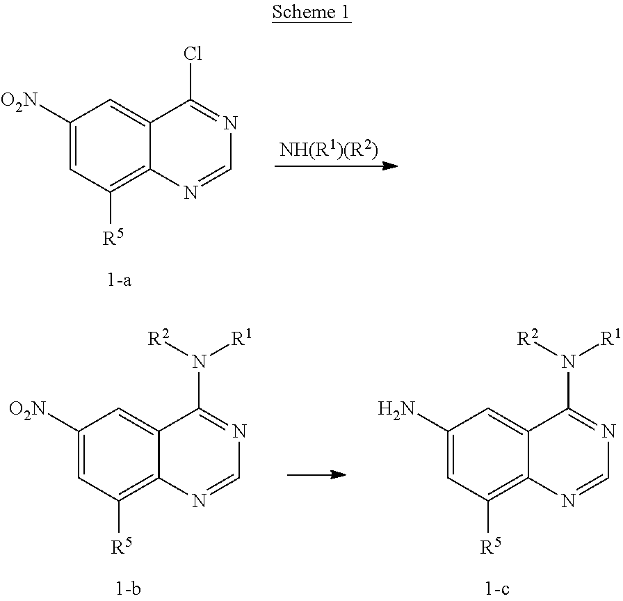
C1([O2N])=CC([R5])=C2C(=C1)C(Cl)=NC=N2.[NH(R1)(R2)].C1([O2N])=CC([R5])=C2C(=C1)C(N([R1])[R2])=NC=N2.C1(N)=CC([R5])=C2C(=C1)C(N([R1])[R2])=NC=N2
